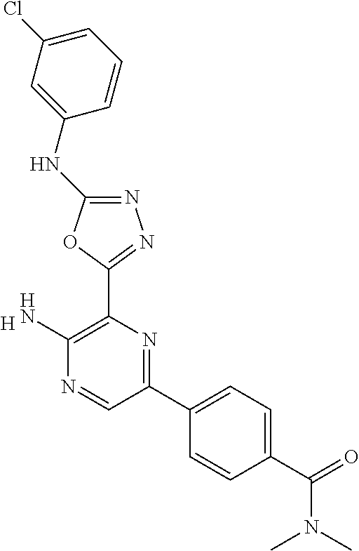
[H].C1(N)=C(C2=NN=C(NC3=CC(Cl)=CC=C3)O2)N=C(C2=CC=C(C(=O)N(C)C)C=C2)C=N1
